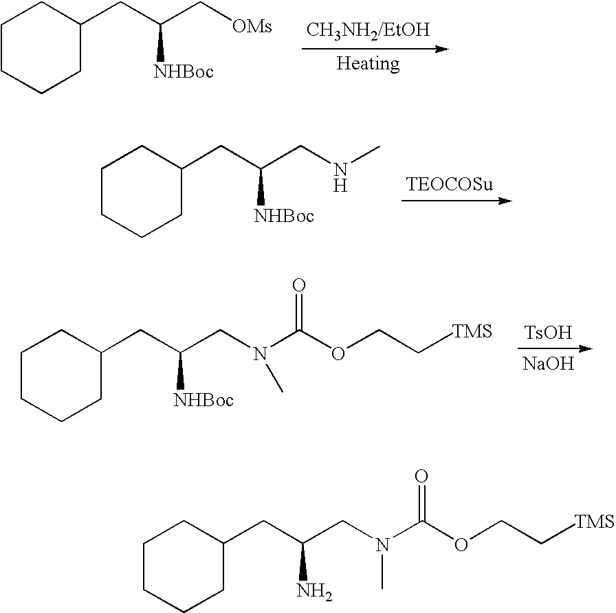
[TEOCOSu].C1CCCC(CC(CNC)[NHBoc])C1.[CH3NH2/EtOH].C1CCCC(CC(C[OMs])[NHBoc])C1.[TsOH].[NaOH].C1CCCC(CC(CN(C(OCC[TMS])=O)C)[NHBoc])C1.C1CCCC(CC(CN(C(OCC[TMS])=O)C)N)C1
